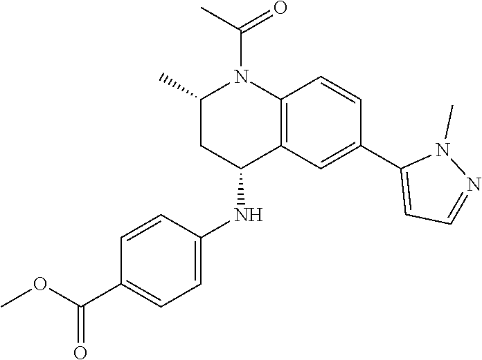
C12=C(C=C(C3=CC=NN3C)C=C1)C(NC1=CC=C(C(OC)=O)C=C1)CC(C)N2C(C)=O
